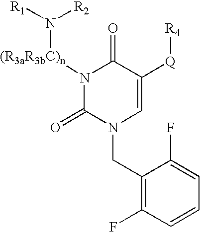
[(R3aR3bC)n](N([R1])[R2])N1C(=O)N(CC2=C(F)C=CC=C2F)C=C([Q][R4])C1=O
